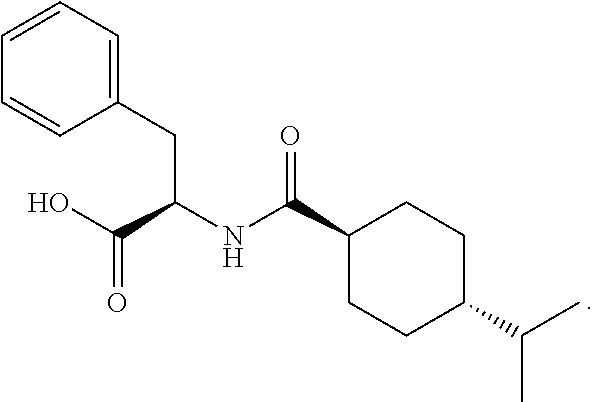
C1=CC=C(CC(C(O)=O)NC(C2CCC(C(C)C)CC2)=O)C=C1
